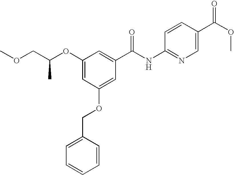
O(C)CC(OC1=CC(OCC2=CC=CC=C2)=CC(C(NC2=NC=C(C(OC)=O)C=C2)=O)=C1)C
